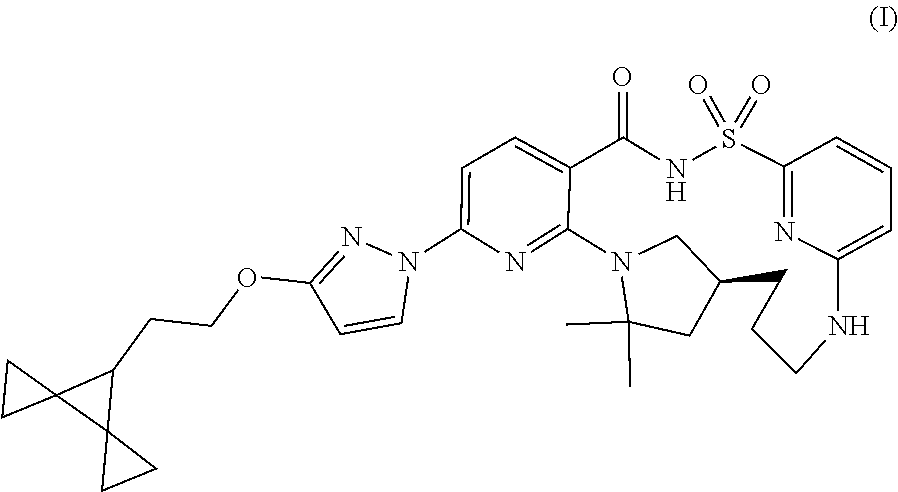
C12(C3(CC3)C1CCOC1=NN(C3=CC=C4C(=O)NS(=O)(=O)C5=NC(=CC=C5)NCCCC5CC(C)(C)N(C5)C4=N3)C=C1)CC2
